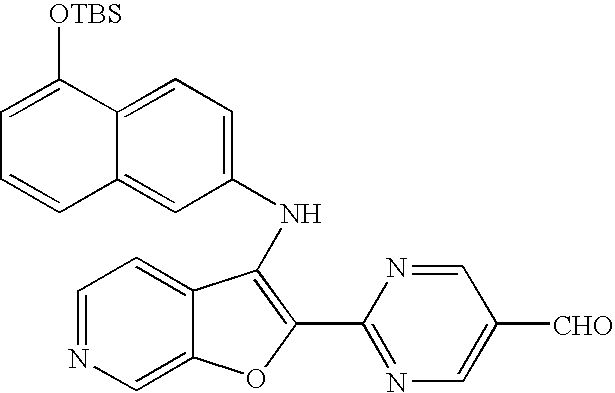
C12=CC=C(NC3=C(C4=NC=C([CHO])C=N4)OC4=CN=CC=C43)C=C1C=CC=C2[OTBS]
